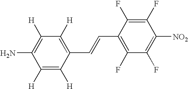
C1([H])=C([H])C(C=CC2=C(F)C(F)=C([NO2])C(F)=C2F)=C([H])C([H])=C1N
